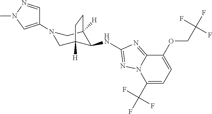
C1C2([H])C(NC3=NN4C(=N3)C(OCC(F)(F)F)=CC=C4C(F)(F)F)C([H])(CN1C1=CN(C)N=C1)CC2
